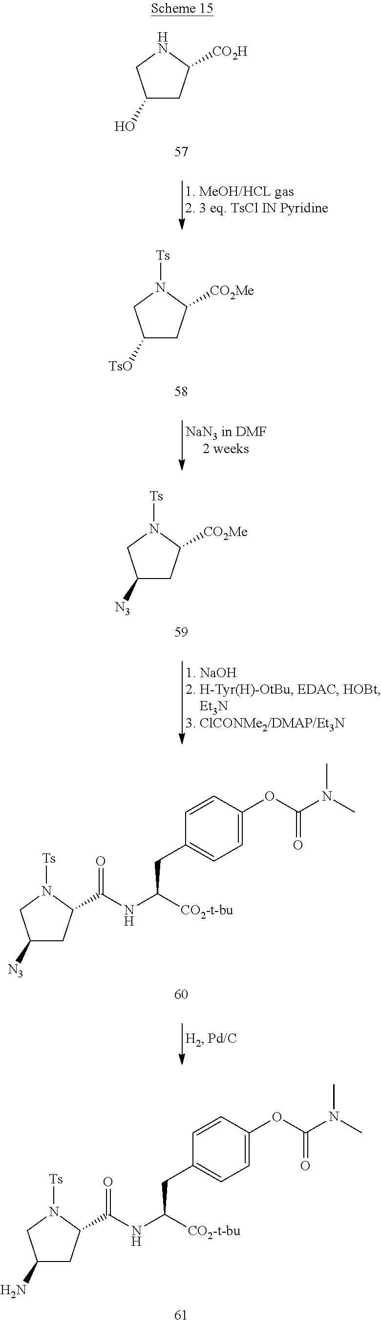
C1(N)CC(C(=O)NC([CO2-t-bu])CC2=CC=C(OC(N(C)C)=O)C=C2)N([Ts])C1.C1(O)CC([CO2H])NC1.C1([TsO])CC([CO2Me])N([Ts])C1.C1([N3])CC([CO2Me])N([Ts])C1.C1([N3])CC(C(=O)NC([CO2-t-bu])CC2=CC=C(OC(N(C)C)=O)C=C2)N([Ts])C1
